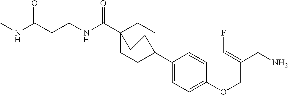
C1(C23CCC(C(NCCC(NC)=O)=O)(CC2)CC3)=CC=C(OCC(CN)=CF)C=C1
